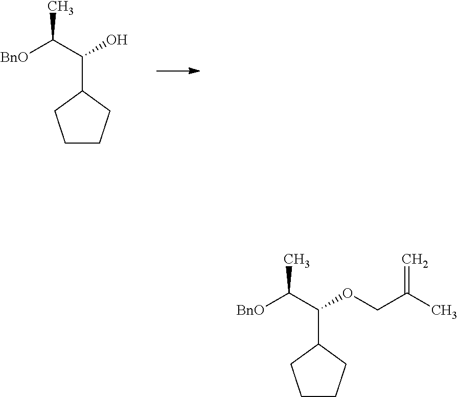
C1(C(C(C)[BnO])O)CCCC1.C1(C(C(C)[BnO])OCC(C)=C)CCCC1
